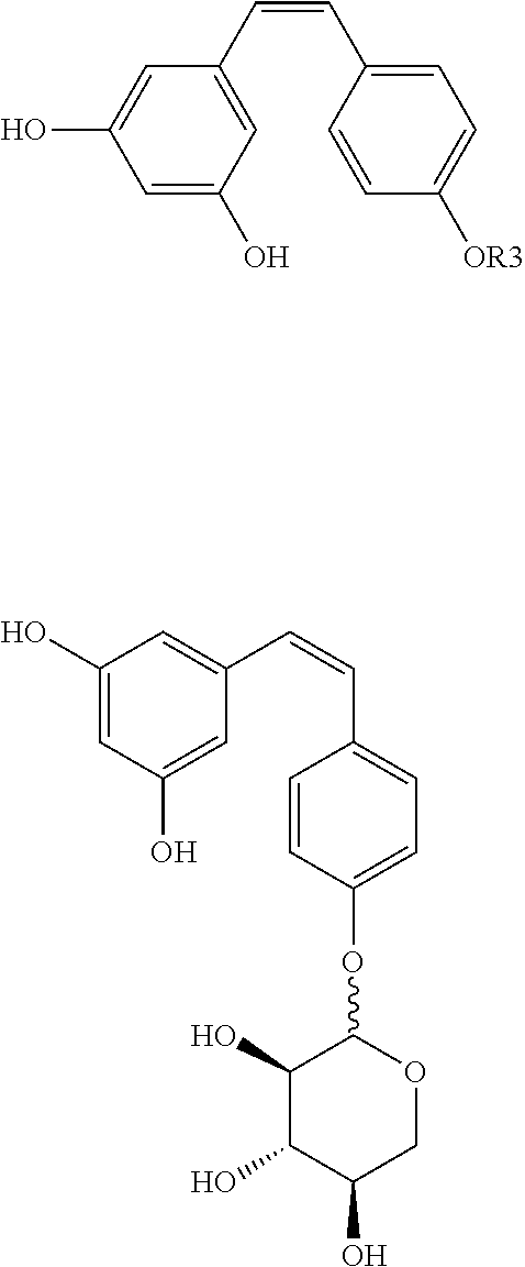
C1=C(O)C=C(O)C=C1C=CC1=CC=C([OR3])C=C1.OC1=CC(O)=CC(C=CC2=CC=C(OC3C(O)C(O)C(O)CO3)C=C2)=C1
